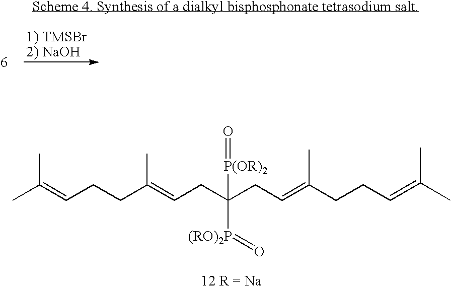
C(CC=C(CCC=C(C)C)C)(CC=C(CCC=C(C)C)C)([P(OR)2]=O)[(RO)2P]=O.[12 R = Na]
